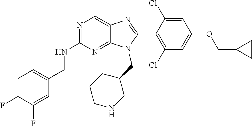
C1=C(F)C(F)=CC(CNC2=NC=C3C(=N2)N(CC2CCCNC2)C(C2=C(Cl)C=C(OCC4CC4)C=C2Cl)=N3)=C1
